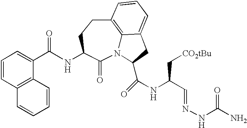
N12C3=C(CCC(NC(C4=CC=CC5=C4C=CC=C5)=O)C1=O)C=CC=C3CC2C(NC(C=NNC(N)=O)C[CO2tBu])=O
